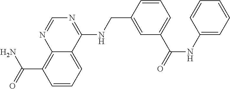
C(C1=C2N=CN=C(NCC3=CC(C(=O)NC4=CC=CC=C4)=CC=C3)C2=CC=C1)(N)=O
